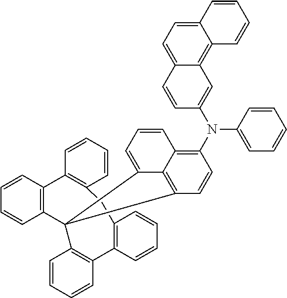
C12=CC=C3C(=C1C=C(N(C1=C4C5=C(C=C1)C1(C5=CC=C4)C4=C(C5=C(C=CC=C5)CC5=C(C6=C1C=CC=C6)C=CC=C5)C=CC=C4)C1=CC=CC=C1)C=C2)C=CC=C3
